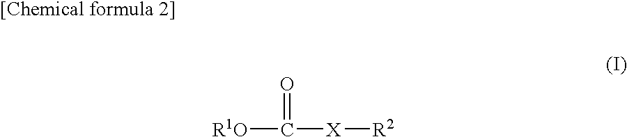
[R1O]C([X][R2])=O
